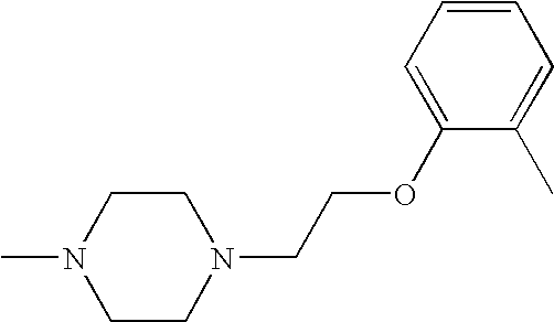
C1CN(CCOC2=CC=CC=C2C)CCN1C
